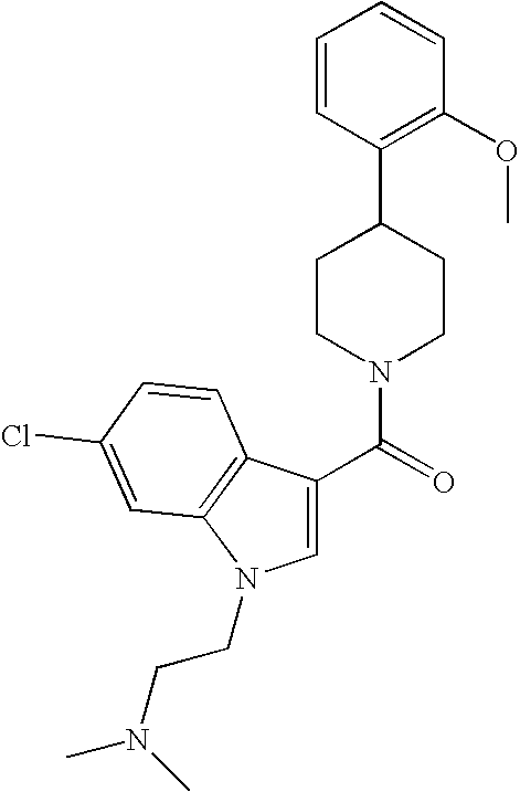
C1=C(C(=O)N2CCC(C3=C(OC)C=CC=C3)CC2)C2=C(N1CCN(C)C)C=C(Cl)C=C2
